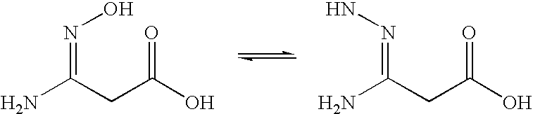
NC(CC(O)=O)=NO.NC(CC(O)=O)=NN
